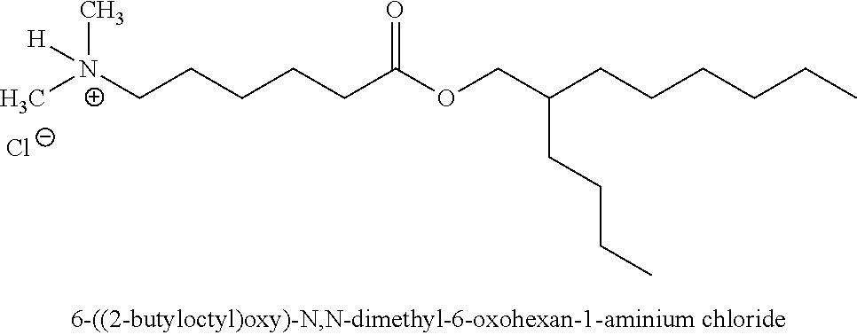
C[N+](CCCCCC(OCC(CCCCCC)CCCC)=O)([H])C.[Cl-]
